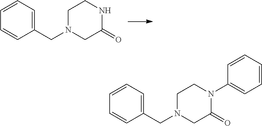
C(N1CC(=O)NCC1)C1=CC=CC=C1.C(N1CC(=O)N(C2=CC=CC=C2)CC1)C1=CC=CC=C1
